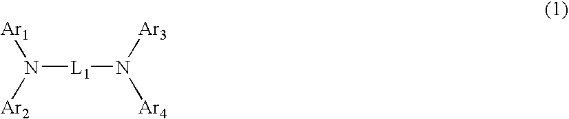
N([L1]N([Ar4])[Ar3])([Ar1])[Ar2]
